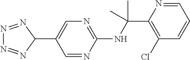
N(C(C1=C(Cl)C=CC=N1)(C)C)C1=NC=C(C2N=NN=N2)C=N1
